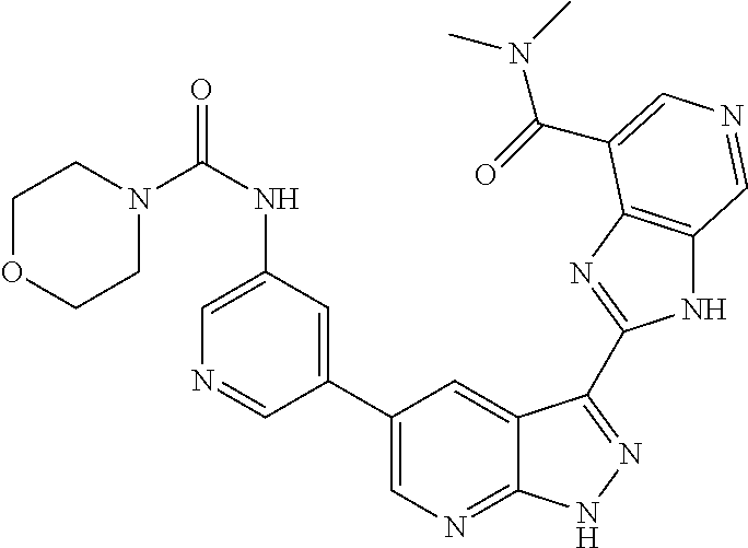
N1(C(NC2=CN=CC(C3=CN=C4C(=C3)C(C3=NC5=C(N3)C=NC=C5C(=O)N(C)C)=NN4)=C2)=O)CCOCC1
